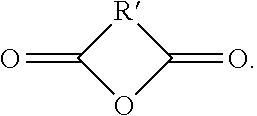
O=C1OC(=O)[R]1
